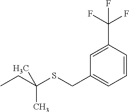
CCC(SCC1=CC=CC(C(F)(F)F)=C1)(C)C
